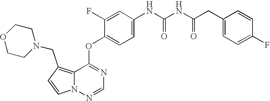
C1=CN2C(=C1CN1CCOCC1)C(OC1=CC=C(NC(NC(CC3=CC=C(F)C=C3)=O)=O)C=C1F)=NC=N2
